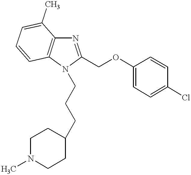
N1=C(COC2=CC=C(Cl)C=C2)N(CCCC2CCN(C)CC2)C2=C1C(C)=CC=C2
